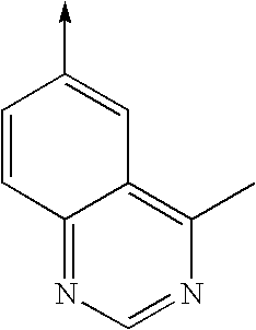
C1=CC2=NC=NC(C)=C2C=C1->C
